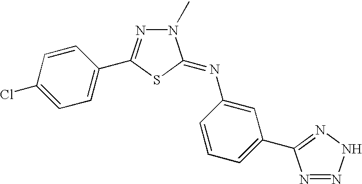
C1=C(Cl)C=CC(C2=NN(C)C(=NC3=CC(C4=NNN=N4)=CC=C3)S2)=C1
